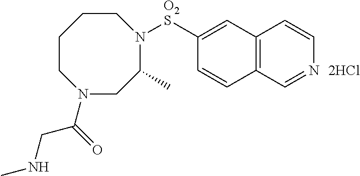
N1(C(=O)CNC)CC(C)N([O2S]C2=CC3=C(C=C2)C=NC=C3)CCCC1
